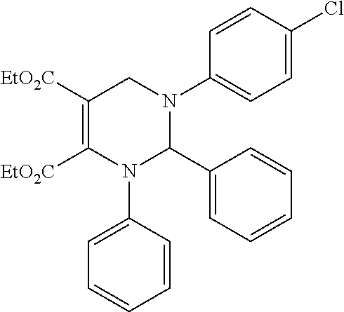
C1([EtO2C])=C([EtO2C])N(C2=CC=CC=C2)C(C2=CC=CC=C2)N(C2=CC=C(Cl)C=C2)C1
